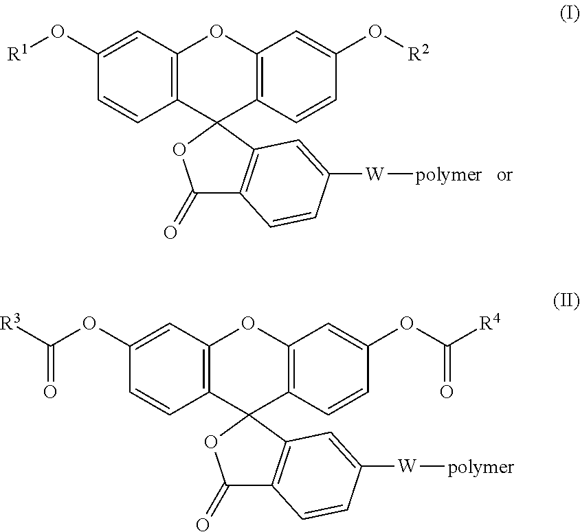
C1(O[R1])=CC2=C(C=C1)C1(C3=C(O2)C=C(O[R2])C=C3)C2=C(C(=O)O1)C=CC([W][polymer])=C2.C1(OC([R3])=O)=CC2=C(C=C1)C1(C3=C(O2)C=C(OC([R4])=O)C=C3)C2=C(C(=O)O1)C=CC([W][polymer])=C2
